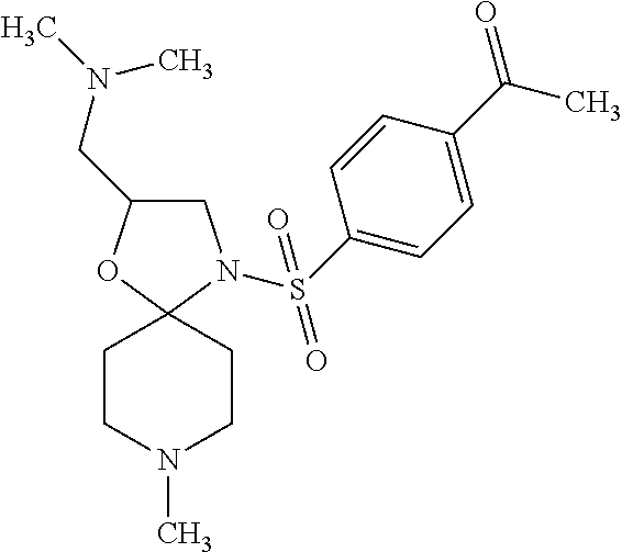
C1C(CN(C)C)OC2(N1S(=O)(=O)C1=CC=C(C(=O)C)C=C1)CCN(C)CC2
